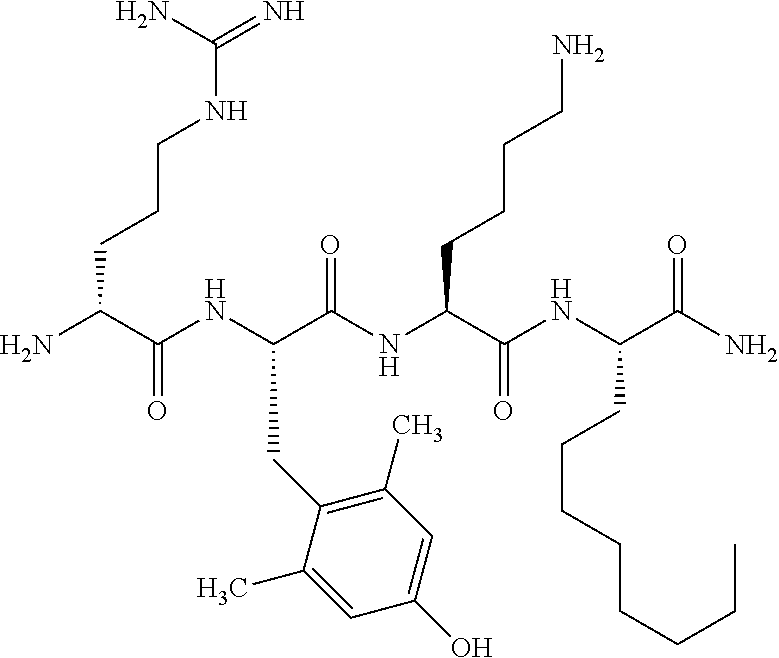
NC(C(NC(C(NC(C(NC(C(N)=O)CCCCCCCC)=O)CCCCN)=O)CC1=C(C)C=C(O)C=C1C)=O)CCCNC(=N)N
